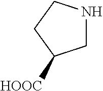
C1NCCC1[HOOC]
